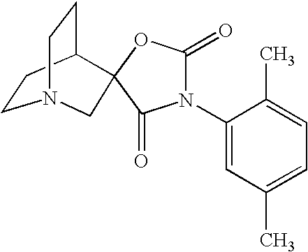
C1CC2CCN1CC21OC(=O)N(C2=CC(C)=CC=C2C)C1=O
